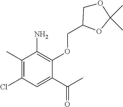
C1(C)=C(Cl)C=C(C(C)=O)C(OCC2COC(C)(C)O2)=C1N
